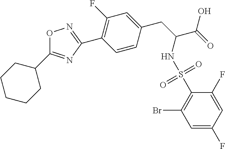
C1CCCC(C2=NC(C3=C(F)C=C(CC(C(=O)O)NS(C4=C(Br)C=C(F)C=C4F)(=O)=O)C=C3)=NO2)C1
